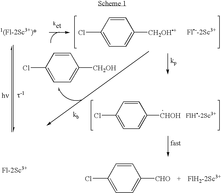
C1=CC(Cl)=CC=C1[CH2OH].C1=CC(Cl)=CC=C1[CH2OH+].C1=CC(Cl)=CC=C1[CHOH].C1=CC(Cl)=CC=C1[CHO]
